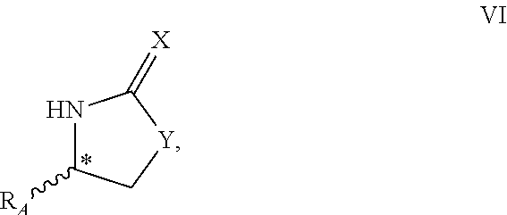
N1C([RA])C[Y]C1=[X]
